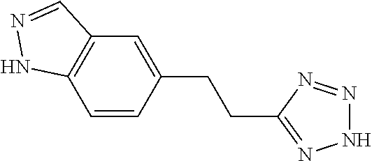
C1=CC(CCC2=NNN=N2)=CC2=C1NN=C2
